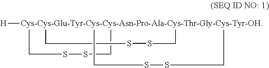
[H][Cys-Cys-Glu-Tyr-Cys-Cys-Asn-Pro-Ala-Cys-Thr-Gly-Cys-Tyr-OH]123(CSSC1)(CSSC2)CSSC3
